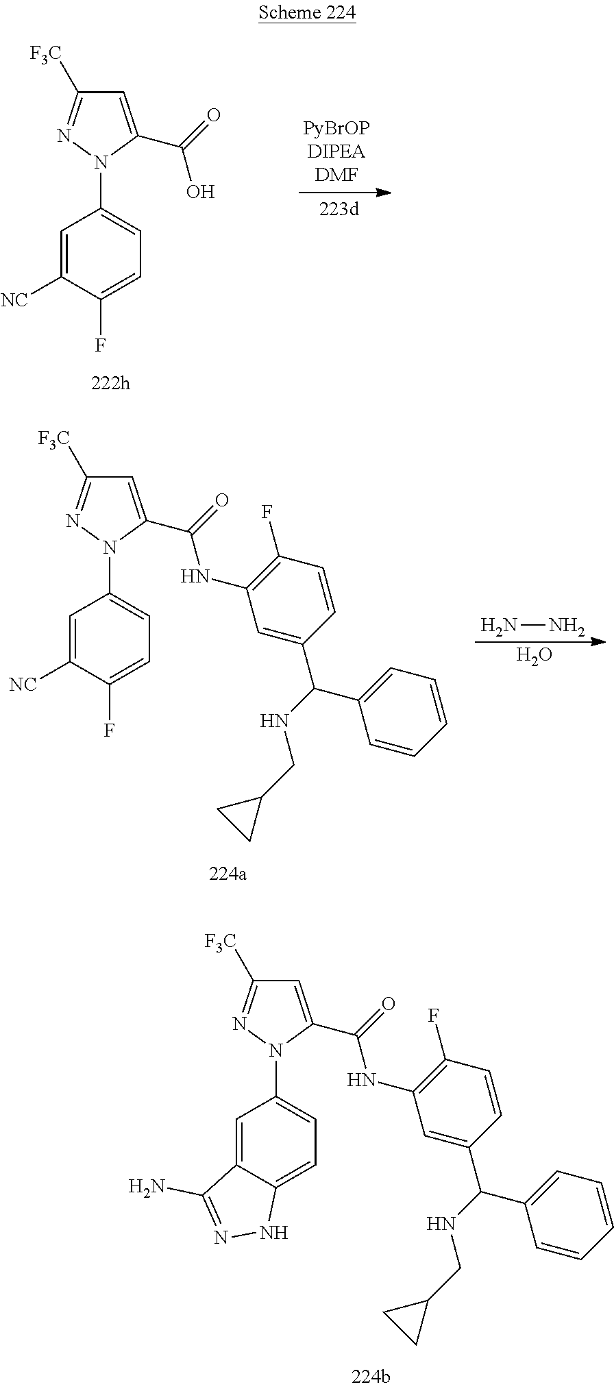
C1=C([NC])C(F)=CC=C1N1C(C(=O)O)=CC([F3C])=N1.NN.O.C1=C([NC])C(F)=CC=C1N1C(C(=O)NC2=C(F)C=CC(C(NCC3CC3)C3=CC=CC=C3)=C2)=CC([F3C])=N1.C1=C2C(=CC=C1N1C(C(=O)NC3=C(F)C=CC(C(NCC4CC4)C4=CC=CC=C4)=C3)=CC([F3C])=N1)NN=C2N
